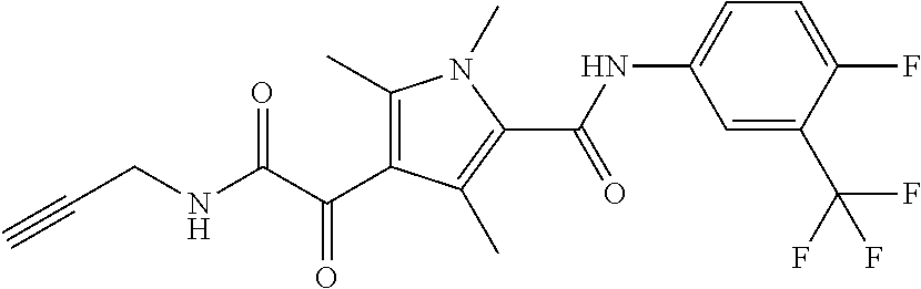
C1(C)=C(C(=O)C(=O)NCC#C)C(C)=C(C(NC2=CC=C(F)C(C(F)(F)F)=C2)=O)N1C
